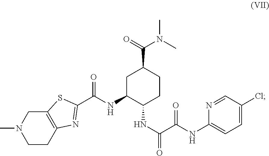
C1CC2=C(CN1C)SC(C(NC1C(NC(C(NC3=CC=C(Cl)C=N3)=O)=O)CCC(C(=O)N(C)C)C1)=O)=N2
